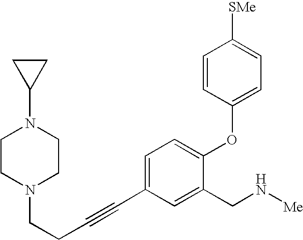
C1=C(C#CCCN2CCN(C3CC3)CC2)C=C(CN[Me])C(OC2=CC=C([SMe])C=C2)=C1
